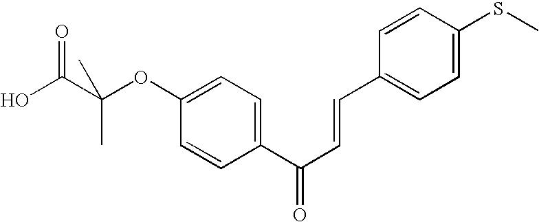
C1(OC(C(O)=O)(C)C)=CC=C(C(C=CC2=CC=C(SC)C=C2)=O)C=C1
